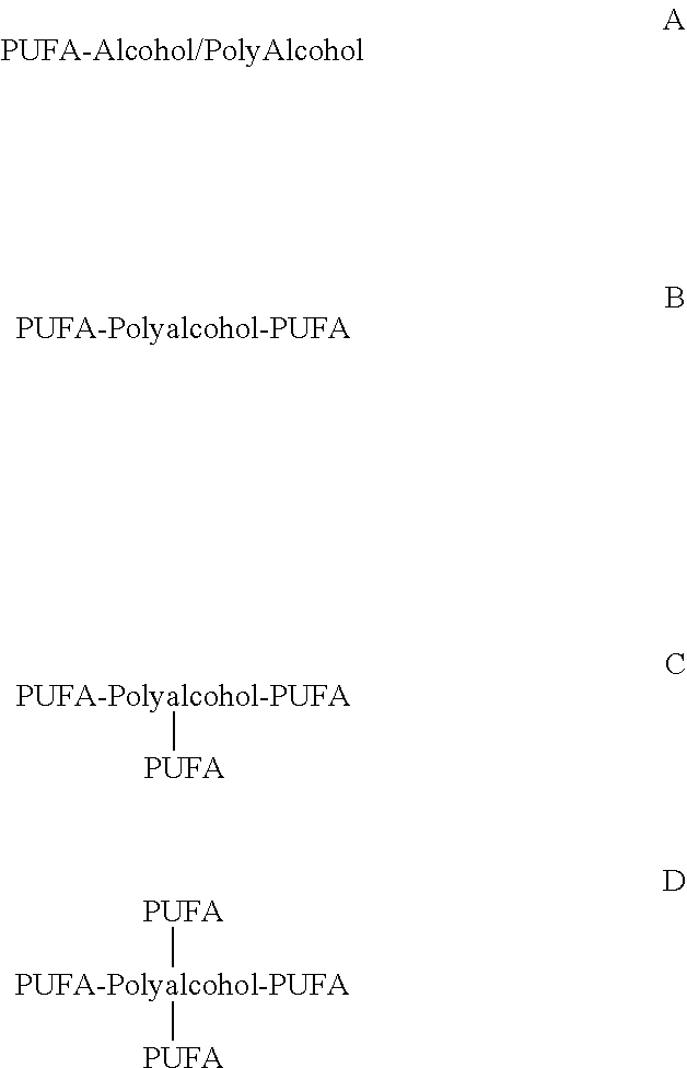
[PUFA-Alcohol/PolyAlcohol].[PUFA-Polyalcohol-PUFA].[PUFA-Polyalcohol-PUFA][PUFA].[PUFA-Polyalcohol-PUFA]([PUFA])[PUFA]
